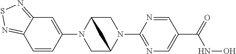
C1=CC(N2CC3N(C4=NC=C(C(=O)NO)C=N4)CC2C3)=CC2=NSN=C12
